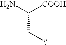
NC([COOH])C[#]
